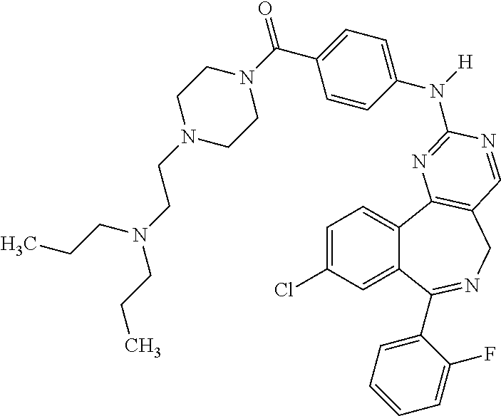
C1=C(Cl)C=C2C(=C1)C1=C(CN=C2C2=CC=CC=C2F)C=NC(N(C2=CC=C(C(=O)N3CCN(CCN(CCC)CCC)CC3)C=C2)[H])=N1
